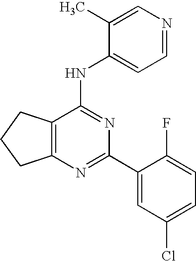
C12=C(CCC1)C(NC1=CC=NC=C1C)=NC(C1=CC(Cl)=CC=C1F)=N2
